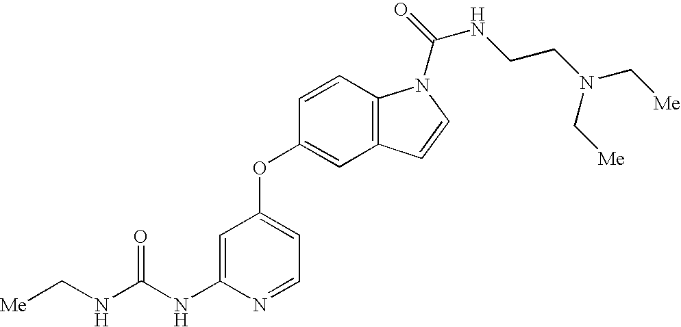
C(NC1=CC(OC2=CC3=C(C=C2)N(C(NCCN(C[Me])C[Me])=O)C=C3)=CC=N1)(NC[Me])=O
